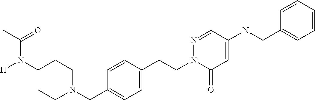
C1(N([H])C(C)=O)CCN(CC2=CC=C(CCN3C(=O)C=C(NCC4=CC=CC=C4)C=N3)C=C2)CC1
